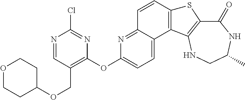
C1(=O)C2=C(NCC(C)N1)C1=C(S2)C=CC2=NC(OC3=C(COC4CCOCC4)C=NC(Cl)=N3)=CC=C12
